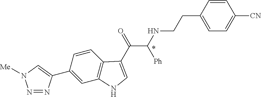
C1(C2=CN([Me])N=N2)=CC2=C(C=C1)C(C(=O)C(NCCC1=CC=C([CN])C=C1)[Ph])=CN2
